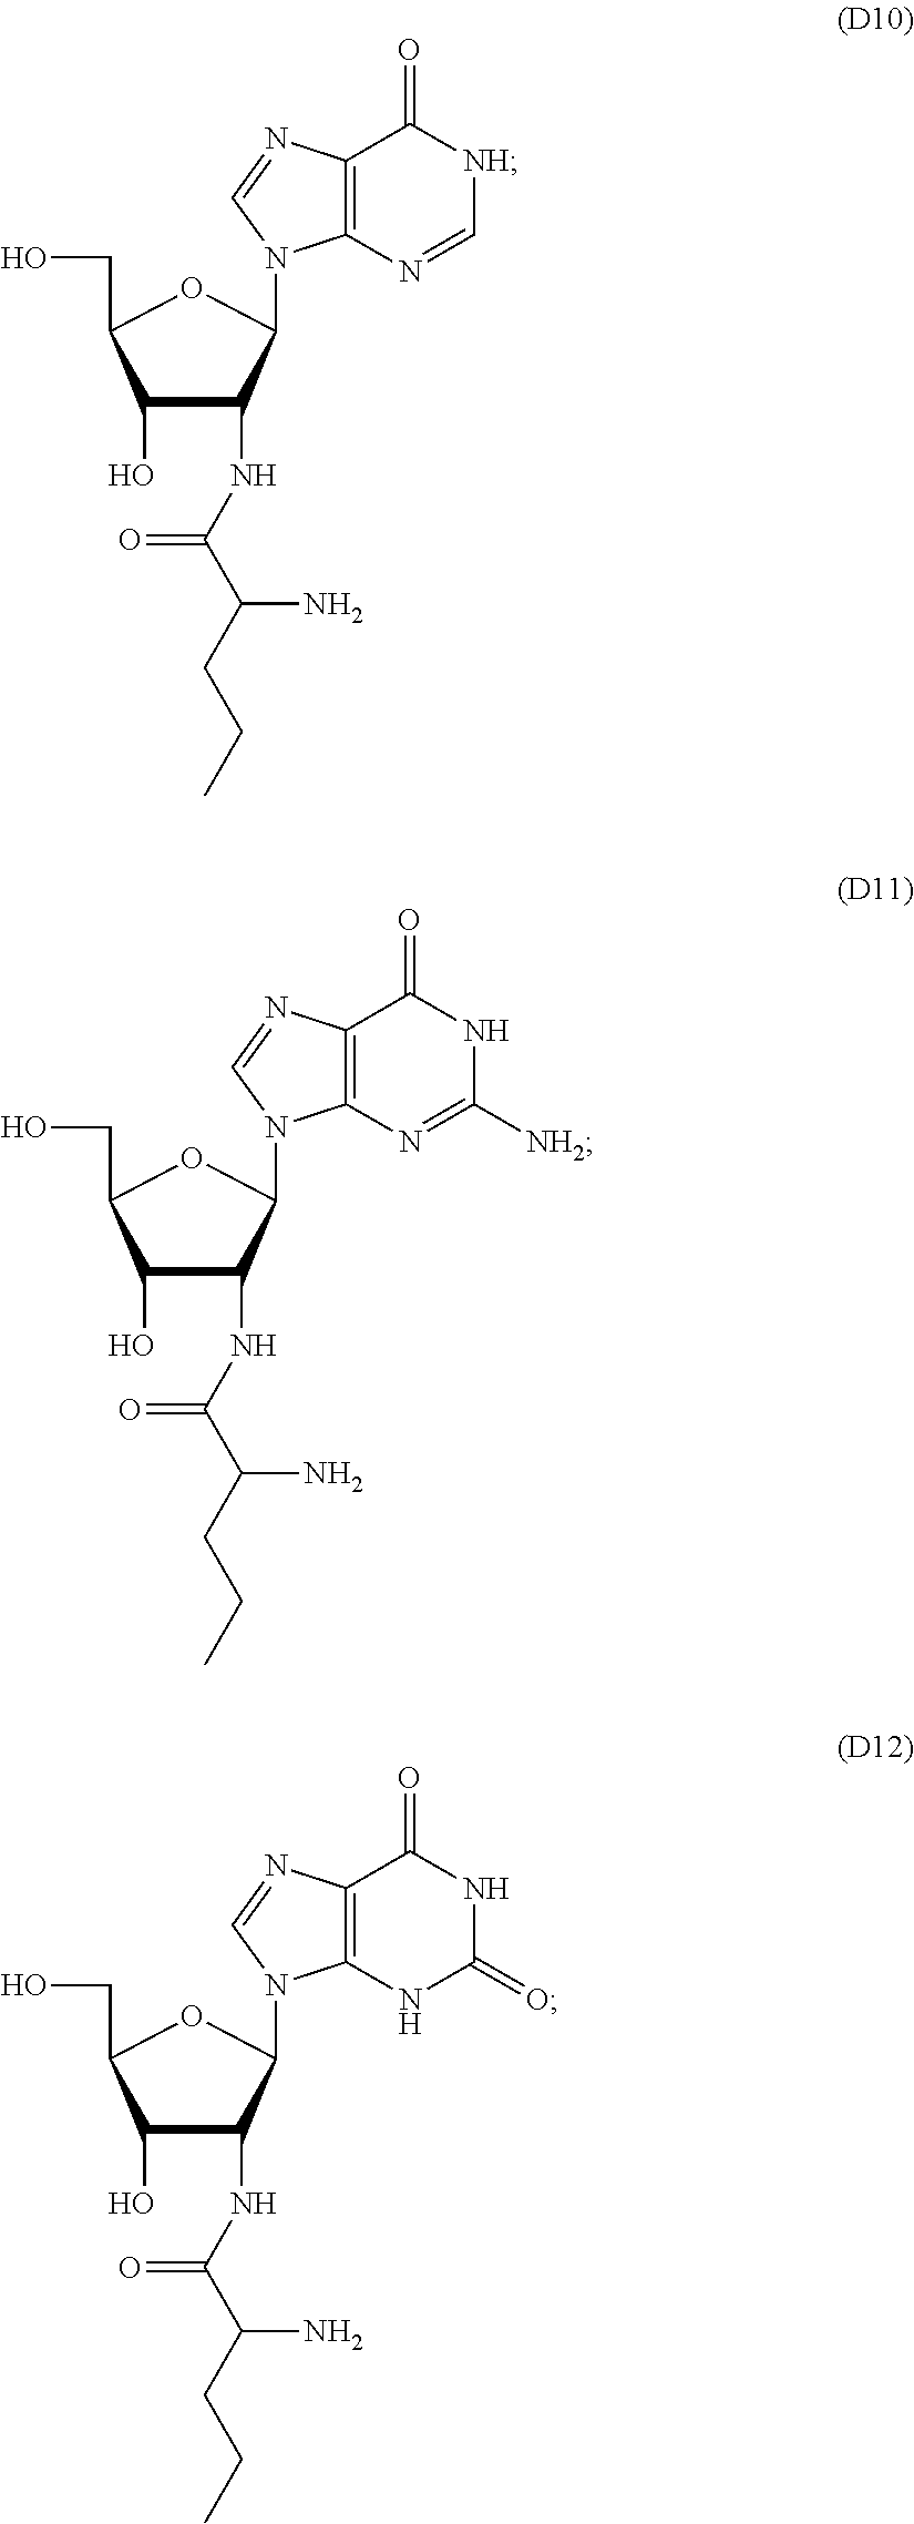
C1(O)C(NC(C(CCC)N)=O)C(N2C3=C(N=C2)C(=O)[NH]C=N3)OC1CO.C1(O)C(NC(C(CCC)N)=O)C(N2C3=C(N=C2)C(=O)NC([NH2])=N3)OC1CO.C1(O)C(NC(C(CCC)N)=O)C(N2C3=C(N=C2)C(=O)NC(=O)N3)OC1CO
